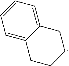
C1=C2C(=CC=C1)CCCC2
